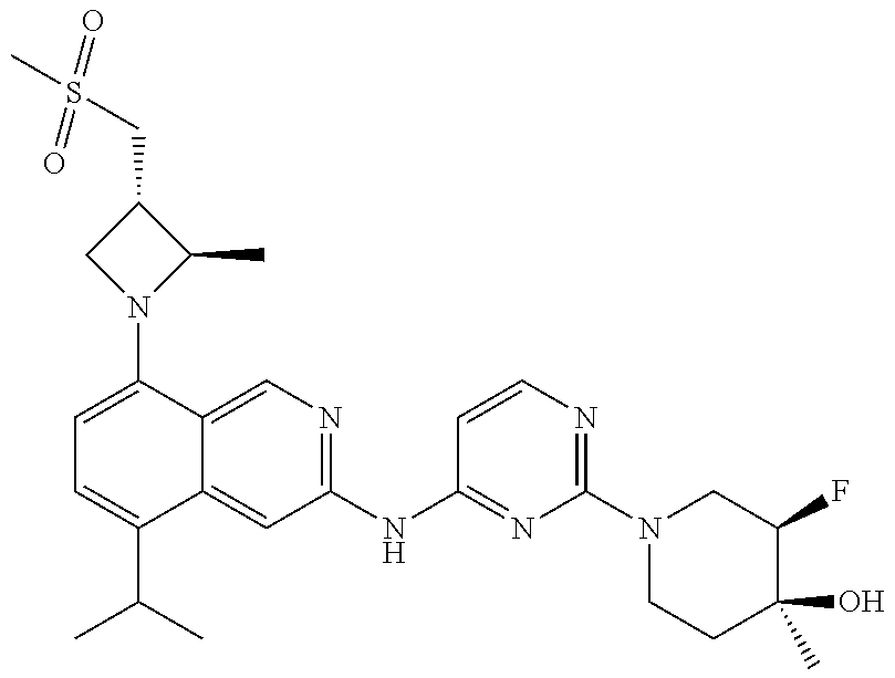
C1=C(N2C(C)C(CS(C)(=O)=O)C2)C2=CN=C(NC3=NC(N4CCC(O)(C)C(F)C4)=NC=C3)C=C2C(C(C)C)=C1
